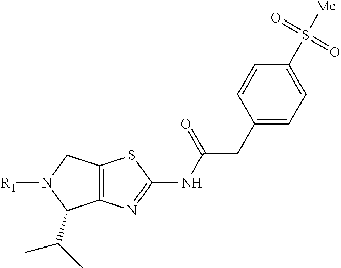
C12=C(N=C(NC(CC3=CC=C(S([Me])(=O)=O)C=C3)=O)S1)C(C(C)C)N([R1])C2
